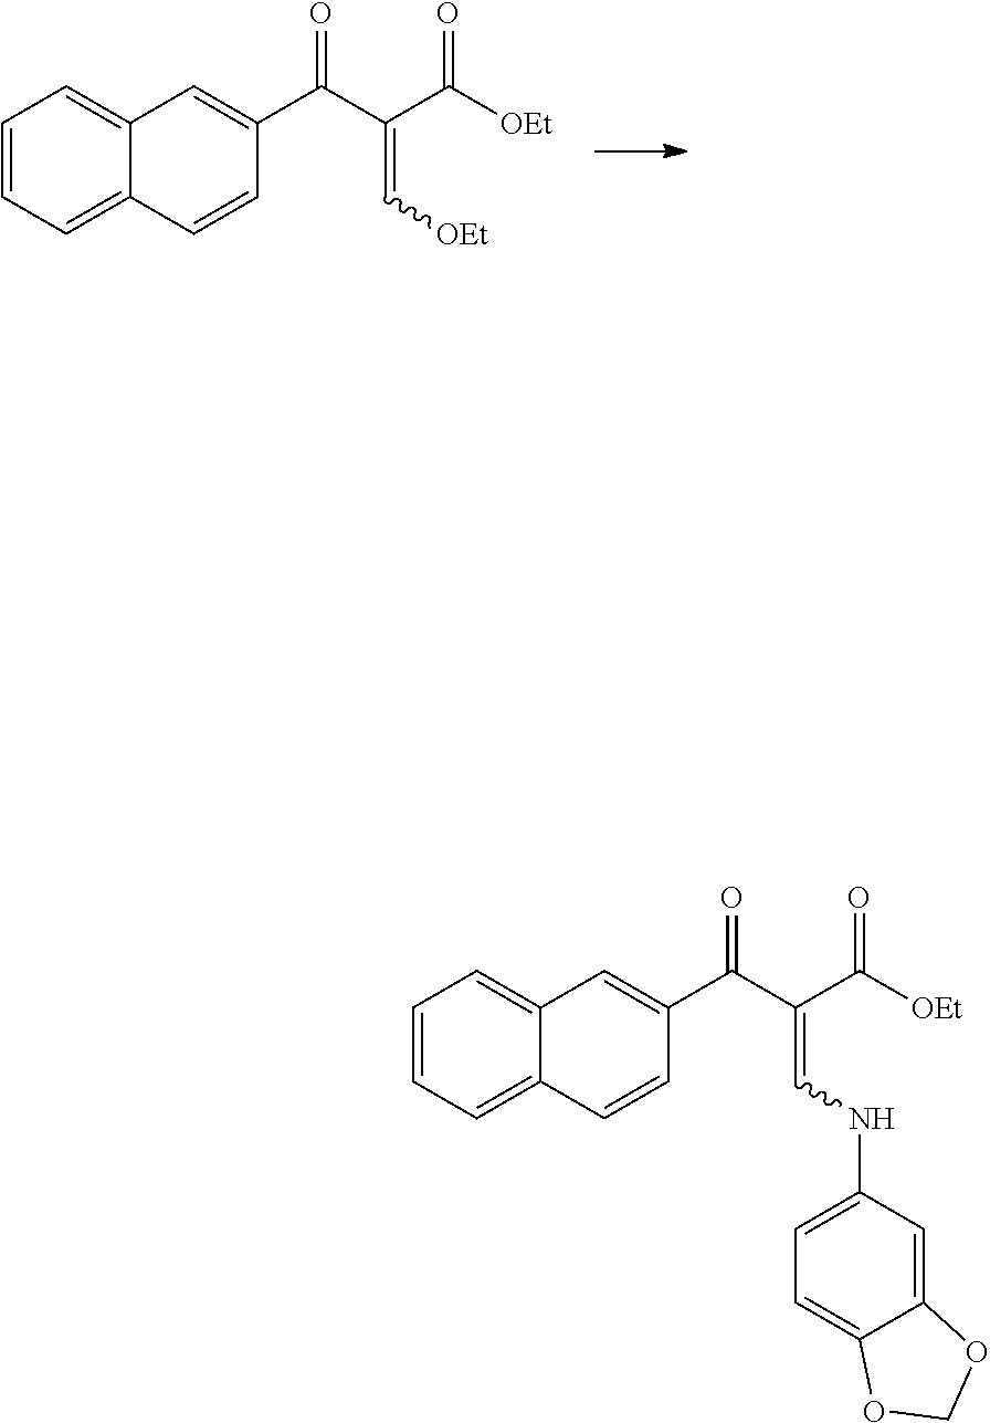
C1=CC=C2C(=C1)C=C(C(C(=C[OEt])C([OEt])=O)=O)C=C2.C1=CC=C2C(=C1)C=C(C(C(=CNC1=CC=C3C(=C1)OCO3)C([OEt])=O)=O)C=C2
